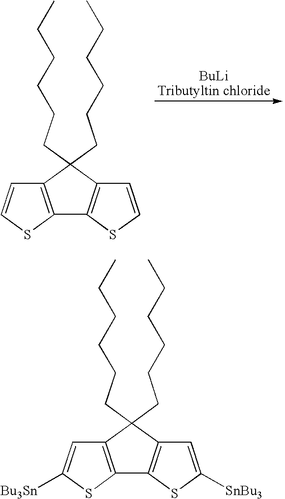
C12=C(SC=C1)C1=C(C=CS1)C2(CCCCCC)CCCCCC.C12=C(SC([Bu3Sn])=C1)C1=C(C=C([SnBu3])S1)C2(CCCCCC)CCCCCC
